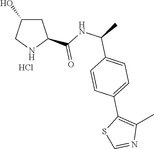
N1C(C(NC(C)C2=CC=C(C3=C(C)N=CS3)C=C2)=O)CC(O)C1.Cl
